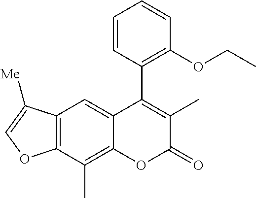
C12=C(C(C)=C3C(=C1)C(C1=C(OCC)C=CC=C1)=C(C)C(=O)O3)OC=C2[Me]
